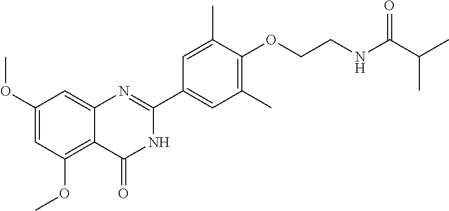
C1(OC)=C2C(=CC(OC)=C1)N=C(C1=CC(C)=C(OCCNC(C(C)C)=O)C(C)=C1)NC2=O
